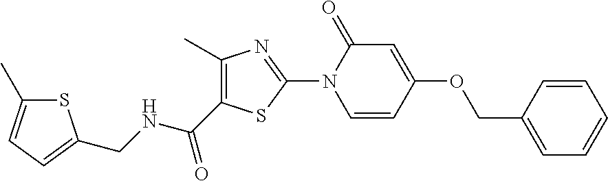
C1=C(OCC2=CC=CC=C2)C=CN(C2=NC(C)=C(C(NCC3=CC=C(C)S3)=O)S2)C1=O
